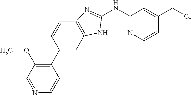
C1(NC2=NC=CC(CCl)=C2)=NC2=C(N1)C=C(C1=C(OC)C=NC=C1)C=C2
